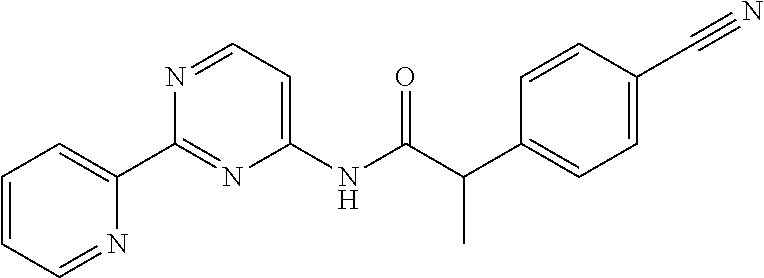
N1=CC=C(NC(C(C2=CC=C(C#N)C=C2)C)=O)N=C1C1=CC=CC=N1
